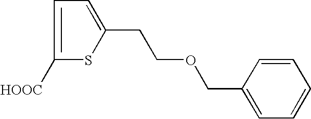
C1(COCCC2=CC=C([HOOC])S2)=CC=CC=C1
